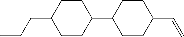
C1CC(C2CCC(C=C)CC2)CCC1CCC
